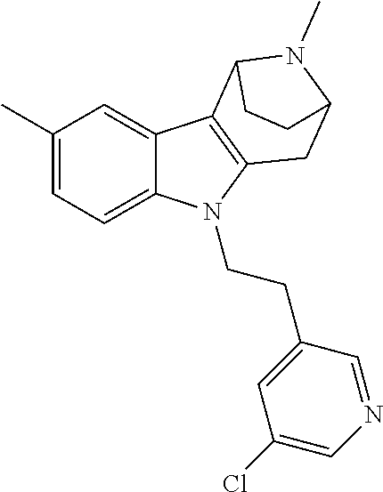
C1(C)=CC=C2C(=C1)C1=C(N2CCC2=CC(Cl)=CN=C2)CC2N(C)C1CC2
